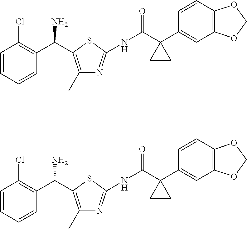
C1=CC=CC(C(C2=C(C)N=C(NC(C3(C4=CC5=C(C=C4)OCO5)CC3)=O)S2)N)=C1Cl.C1=CC=CC(C(C2=C(C)N=C(NC(C3(C4=CC5=C(C=C4)OCO5)CC3)=O)S2)N)=C1Cl
